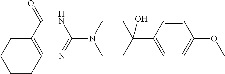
C12=C(C(=O)NC(N3CCC(C4=CC=C(OC)C=C4)(O)CC3)=N1)CCCC2
